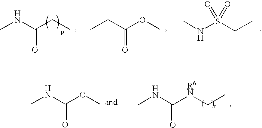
CNC(OC)=O.CNC([R6N]CC)=O.CNC(CC)=O.CCC(OC)=O.N(S(CC)(=O)=O)C
